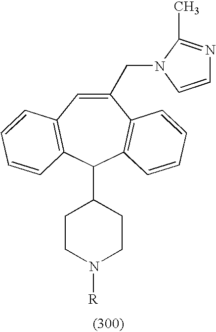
C1(CN2C=CN=C2C)=CC2=C(C(C3CCN([R])CC3)C3=C1C=CC=C3)C=CC=C2
